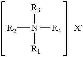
[R2]N([R3])([R4])[R1]
